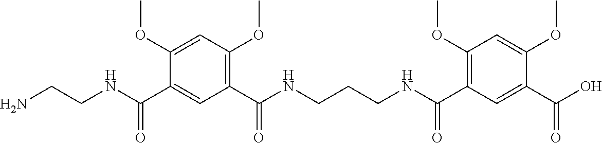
C1(OC)=C(C(NCCCNC(C2=C(OC)C=C(OC)C(C(NCCN)=O)=C2)=O)=O)C=C(C(O)=O)C(OC)=C1
